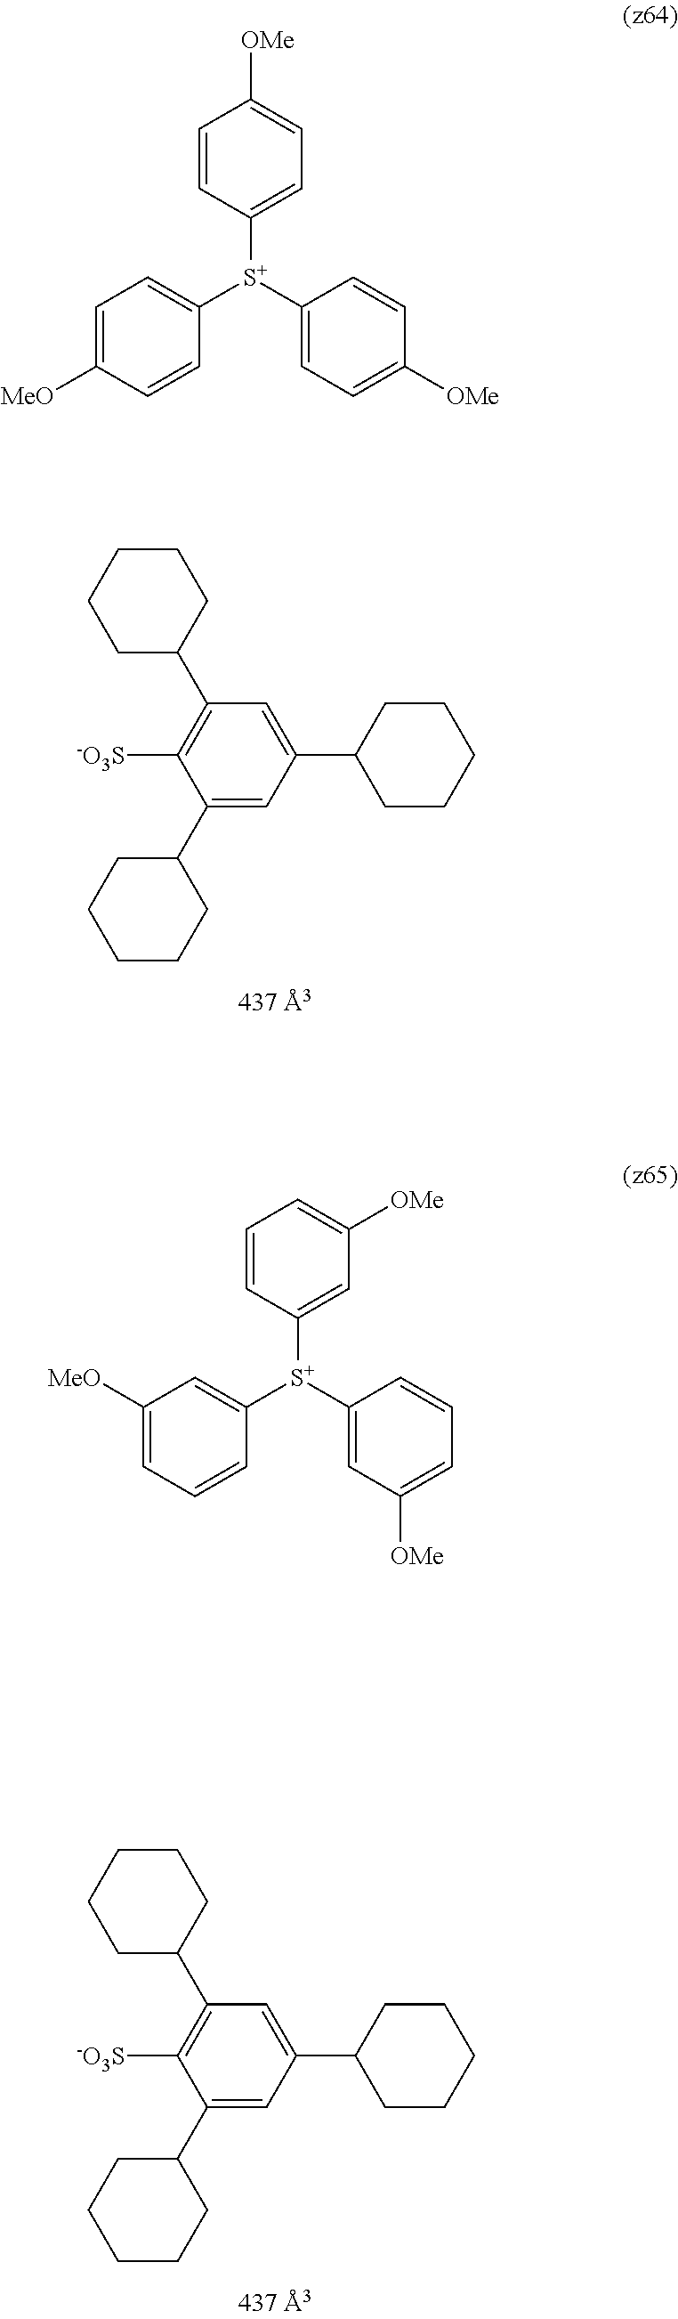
C1=C([S+](C2=CC=C([OMe])C=C2)C2=CC=C([OMe])C=C2)C=CC([MeO])=C1.C1=C([S+](C2=CC([OMe])=CC=C2)C2=CC([OMe])=CC=C2)C=CC=C1[MeO].C1(C2CCCCC2)=CC(C2CCCCC2)=CC(C2CCCCC2)=C1[-O3S].C1(C2CCCCC2)=CC(C2CCCCC2)=CC(C2CCCCC2)=C1[-O3S]
